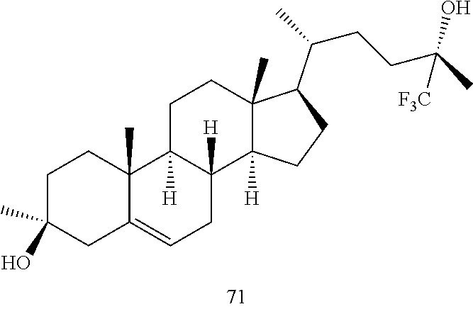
C1CC(C)(O)CC2=CCC3([H])C([H])(C12C)CCC1(C)C3([H])CCC1C(CCC(C)([F3C])O)C
